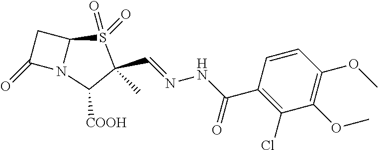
C1C(=O)N2C1S(=O)(=O)C(C)(C=NNC(=O)C1=C(Cl)C(OC)=C(OC)C=C1)C2[COOH]
